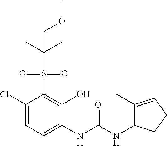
C1(Cl)=CC=C(NC(NC2C(C)=CCC2)=O)C(O)=C1S(=O)(=O)C(C)(C)COC
